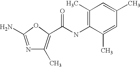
CC1=C(NC(=O)C2=C(C)N=C(N)O2)C(C)=CC(C)=C1
